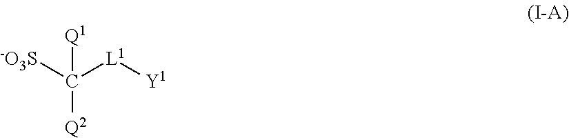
C([L1][Y1])([Q2])([-O3S])[Q1]
